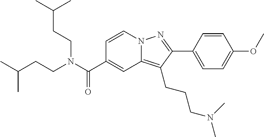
C1=CN2C(=C(CCCN(C)C)C(C3=CC=C(OC)C=C3)=N2)C=C1C(N(CCC(C)C)CCC(C)C)=O
